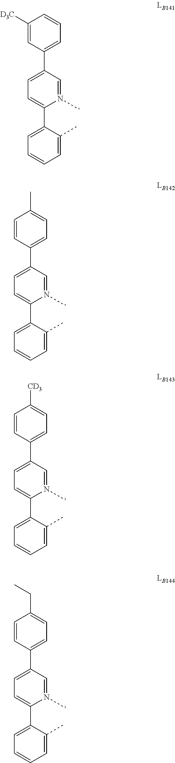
C1=C(C2=CC=CC([D3C])=C2)C=N(C)C(C2=CC=CC=C2C)=C1.C1=C(C2=CC=C(C)C=C2)C=N(C)C(C2=CC=CC=C2C)=C1.C1=C(C2=CC=C([CD3])C=C2)C=N(C)C(C2=CC=CC=C2C)=C1.C1=C(C2=CC=C(CC)C=C2)C=N(C)C(C2=CC=CC=C2C)=C1
